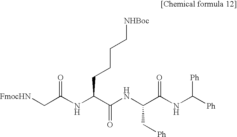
N(C(C(NC([Ph])[Ph])=O)C[Ph])C(C(NC(C[FmocHN])=O)CCCC[NHBoc])=O
